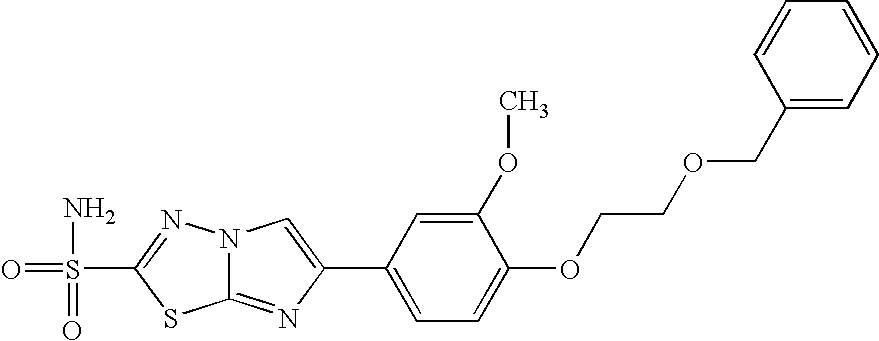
N12C(=NC(C3=CC=C(OCCOCC4=CC=CC=C4)C(OC)=C3)=C1)SC(S(=O)(N)=O)=N2
